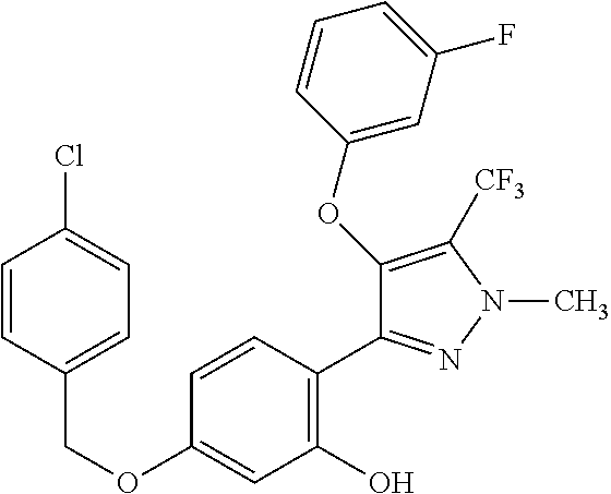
C(OC1=CC(O)=C(C2=NN(C)C([CF3])=C2OC2=CC(F)=CC=C2)C=C1)C1=CC=C(Cl)C=C1
